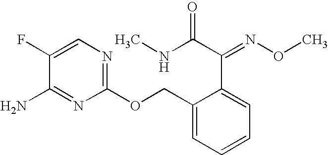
C1(F)=CN=C(OCC2=CC=CC=C2C(C(NC)=O)=NOC)N=C1N
